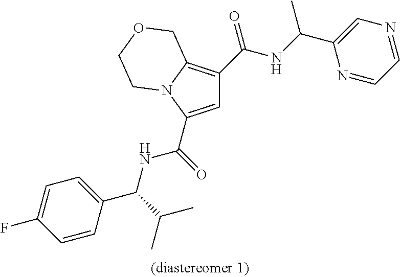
C1=C(C(=O)NC(C(C)C)C2=CC=C(F)C=C2)N2C(=C1C(=O)NC(C1=CN=CC=N1)C)COCC2
